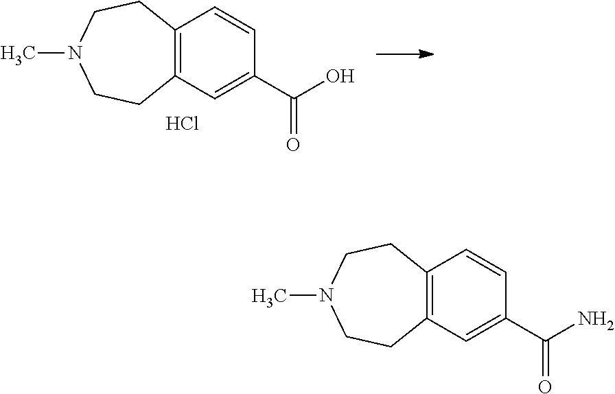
C12=C(C=C(C(N)=O)C=C1)CCN(C)CC2.C12=C(C=C(C(O)=O)C=C1)CCN(C)CC2.Cl
